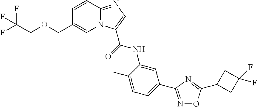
C1=CC2=NC=C(C(=O)NC3=CC(C4=NOC(C5CC(F)(F)C5)=N4)=CC=C3C)N2C=C1COCC(F)(F)F
